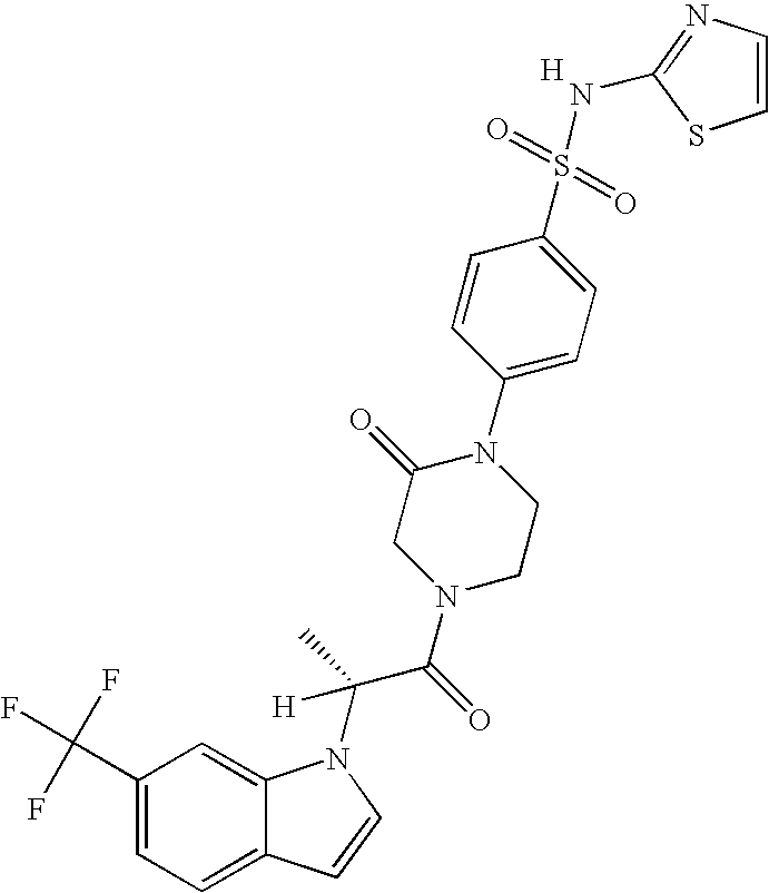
[H].C1(C(F)(F)F)=CC=C2C(=C1)N(C(C(N1CCN(C3=CC=C(S(=O)(=O)NC4=NC=CS4)C=C3)C(=O)C1)=O)([H])C)C=C2
